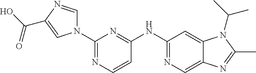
C1(N2C=NC(C(O)=O)=C2)=NC=CC(NC2=NC=C3C(=C2)N(C(C)C)C(C)=N3)=N1
